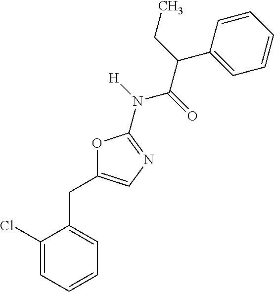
C1(Cl)=CC=CC=C1CC1=CN=C(N(C(C(C2=CC=CC=C2)CC)=O)[H])O1
